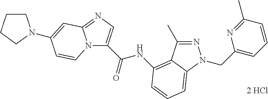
N12C(C(NC3=C4C(C)=NN(CC5=CC=CC(C)=N5)C4=CC=C3)=O)=CN=C1C=C(N1CCCC1)C=C2
